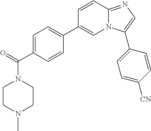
C1=C(C(=O)N2CCN(C)CC2)C=CC(C2=CN3C(=NC=C3C3=CC=C([CN])C=C3)C=C2)=C1
